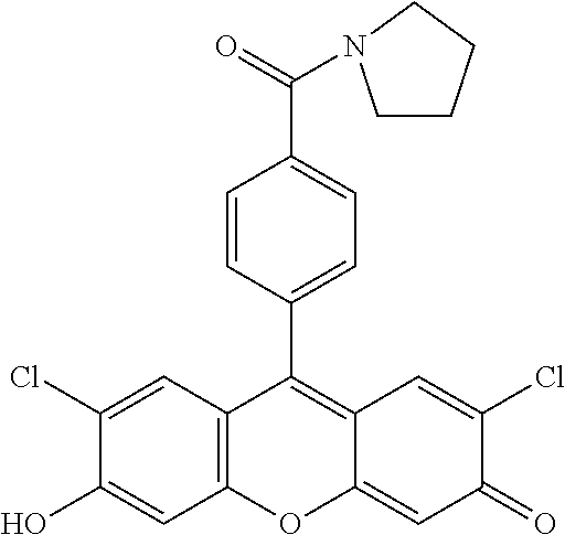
C12=C(C=C(Cl)C(O)=C1)C(C1=CC=C(C(=O)N3CCCC3)C=C1)=C1C(=CC(=O)C(Cl)=C1)O2
